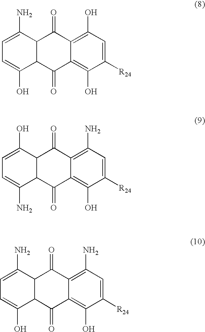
C1([R24])=CC(O)=C2C(=C1O)C(=O)C1C(C2=O)C(N)=CC=C1O.C1([R24])=CC(N)=C2C(=C1O)C(=O)C1C(C2=O)C(O)=CC=C1N.C1([R24])=CC(N)=C2C(=C1O)C(=O)C1C(C2=O)C(N)=CC=C1O
